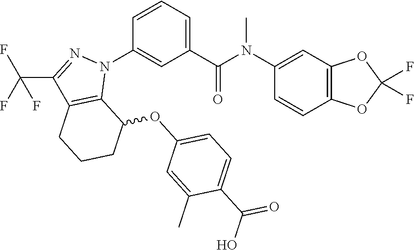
C1(N(C(C2=CC=CC(N3C4=C(C(C(F)(F)F)=N3)CCCC4OC3=CC=C(C(=O)O)C(C)=C3)=C2)=O)C)=CC2=C(C=C1)OC(F)(F)O2
